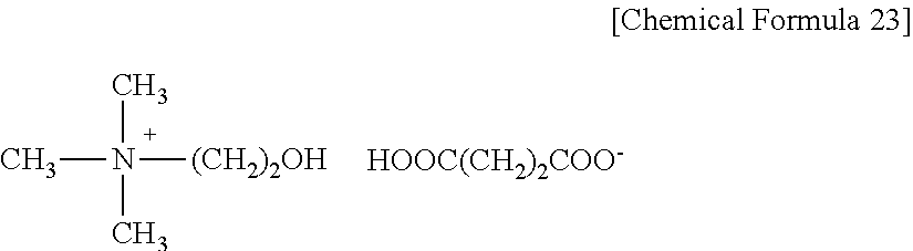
N(C)(C)([(CH2)2OH])C.[HOOC(CH2)2COO-]
